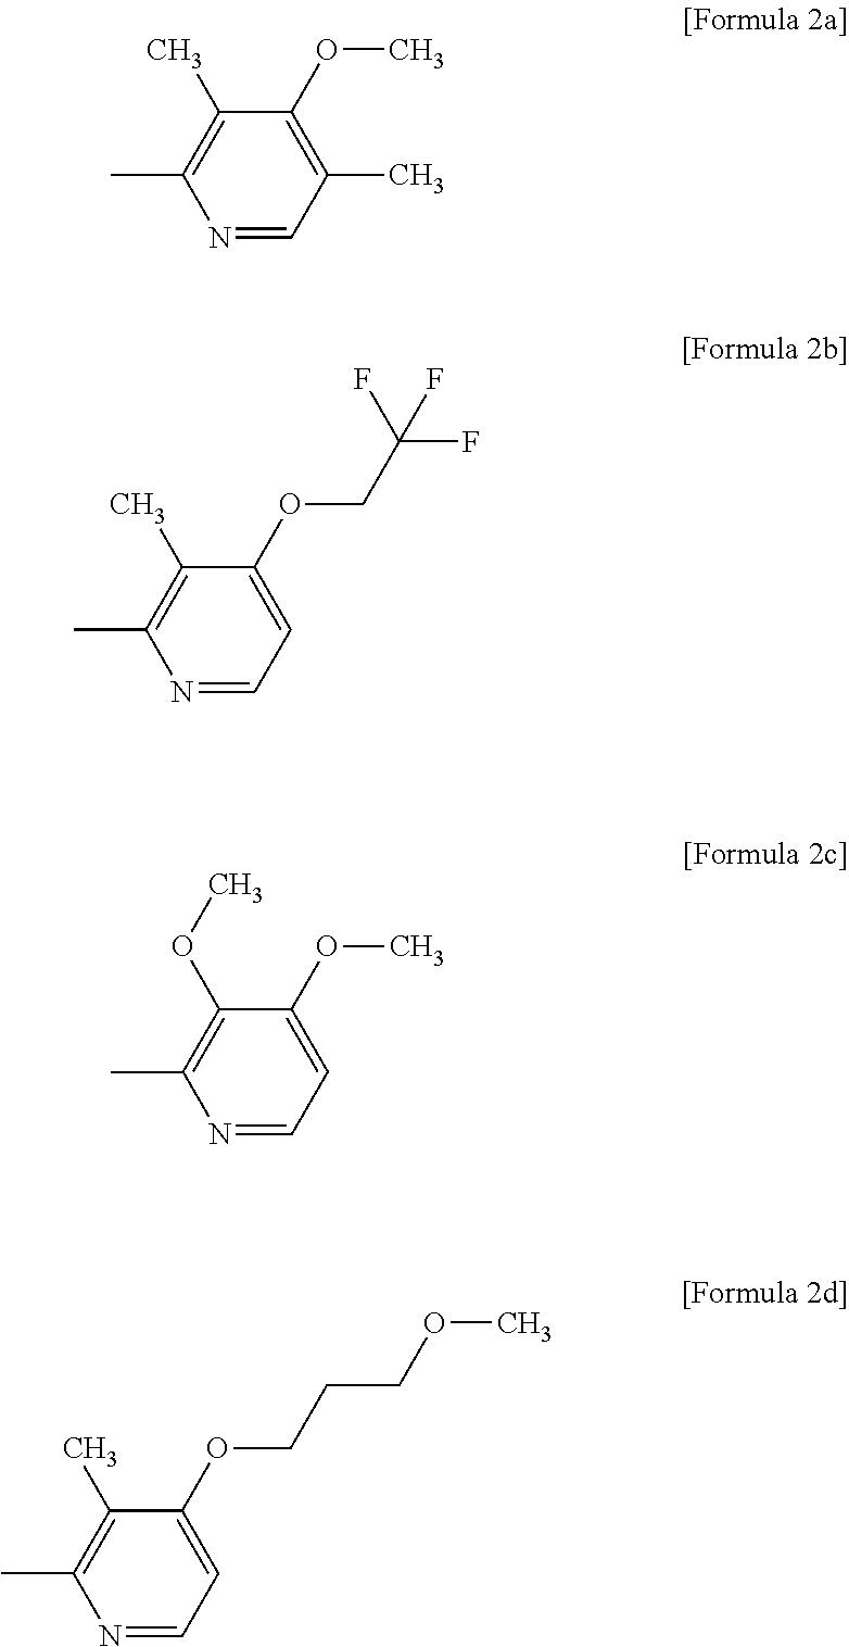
N1=CC(C)=C(OC)C(C)=C1C.N1=CC=C(OCC(F)(F)F)C(C)=C1C.N1=CC=C(OC)C(OC)=C1C.N1=CC=C(OCCCOC)C(C)=C1C
